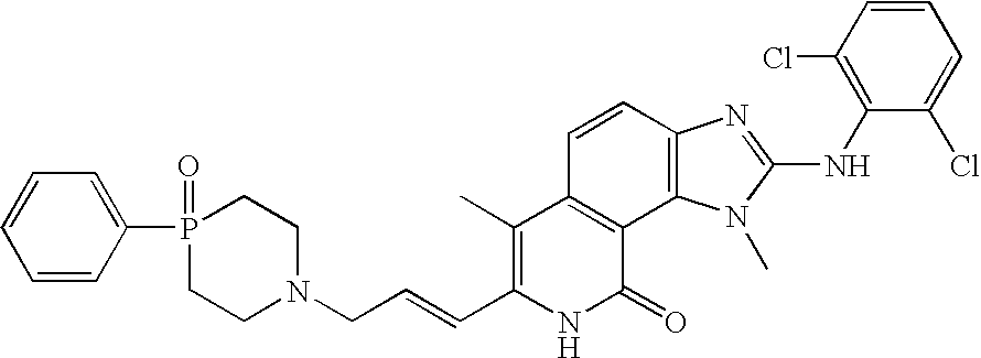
C1=CC2=C(C3=C1C(C)=C(C=CCN1CCP(=O)(C4=CC=CC=C4)CC1)NC3=O)N(C)C(NC1=C(Cl)C=CC=C1Cl)=N2
